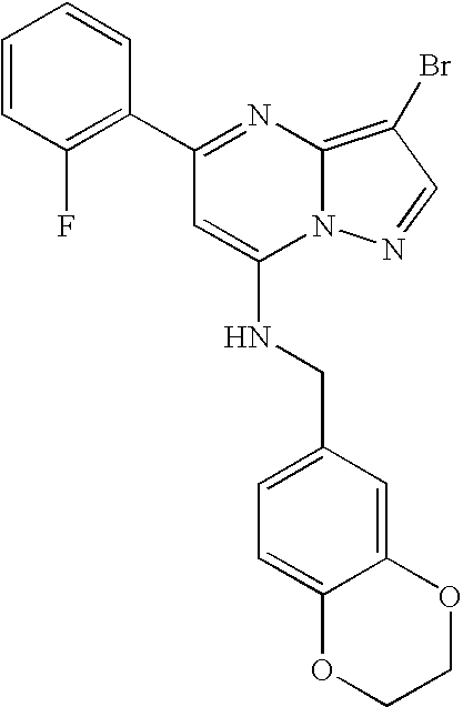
C1=CC(F)=C(C2=NC3=C(Br)C=NN3C(NCC3=CC=C4C(=C3)OCCO4)=C2)C=C1
